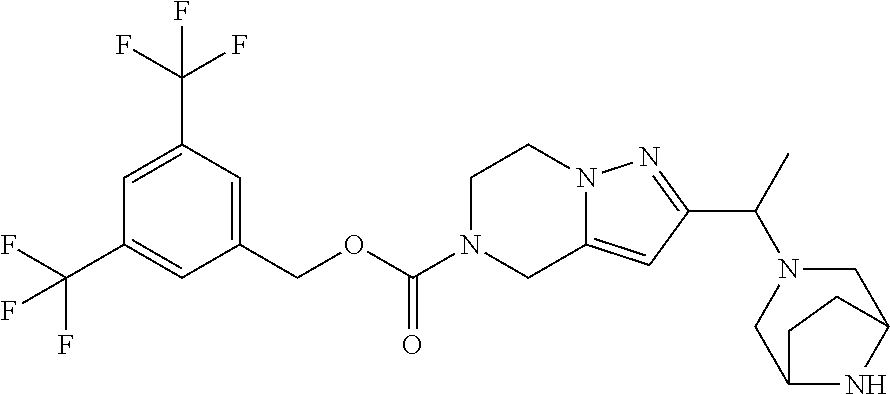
C1(COC(N2CC3=CC(C(C)N4CC5NC(C4)CC5)=NN3CC2)=O)=CC(C(F)(F)F)=CC(C(F)(F)F)=C1
